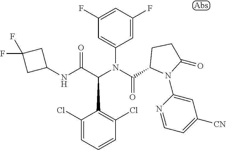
C1=CC=C(Cl)C(C(C(NC2CC(F)(F)C2)=O)N(C(=O)C2N(C3=CC([CN])=CC=N3)C(=O)CC2)C2=CC(F)=CC(F)=C2)=C1Cl
